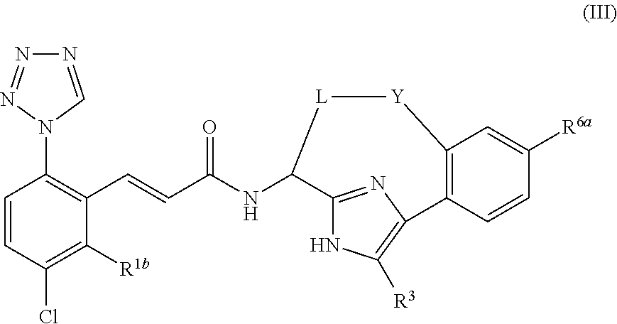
C1(NC(C=CC2=C(N3N=NN=C3)C=CC(Cl)=C2[R1b])=O)[L][Y]C2=C(C3=C([R3])NC1=N3)C=CC([R6a])=C2
